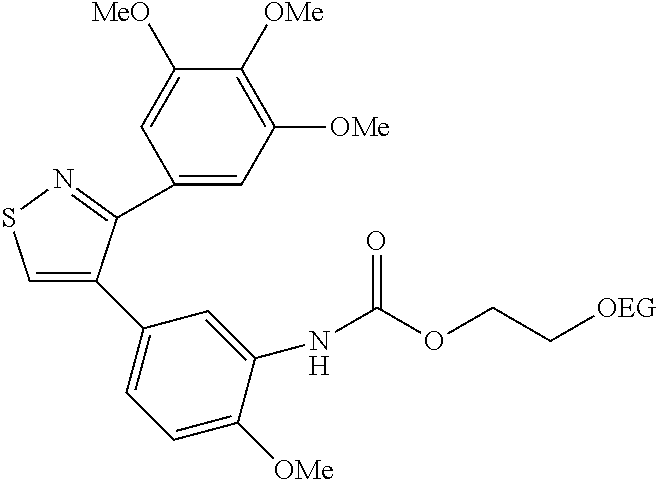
C1(C2=CSN=C2C2=CC([OMe])=C([OMe])C([MeO])=C2)=CC=C([OMe])C(NC(OCC[OEG])=O)=C1
